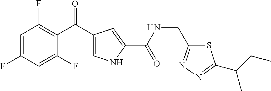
C1=C(F)C=C(F)C(C(=O)C2=CNC(C(NCC3=NN=C(C(CC)C)S3)=O)=C2)=C1F
